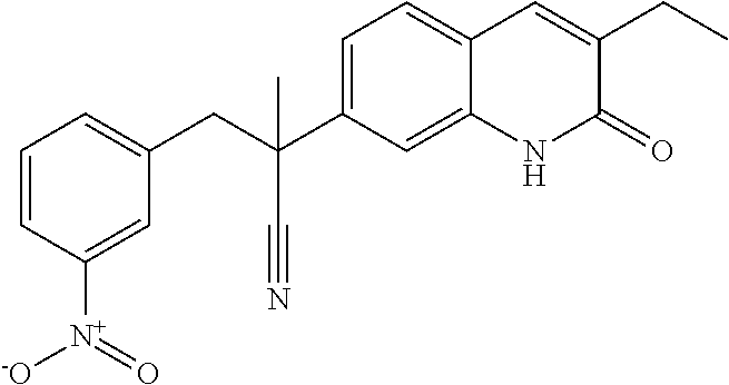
C1=C([N+](=O)[-O])C=CC=C1CC(C#N)(C1=CC=C2C(=C1)NC(=O)C(CC)=C2)C
